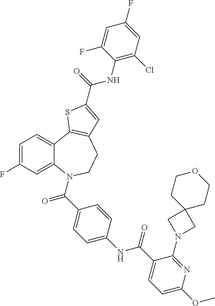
C1=C(F)C=C2C(=C1)C1=C(CCN2C(C2=CC=C(NC(C3=CC=C(OC)N=C3N3CC4(C3)CCOCC4)=O)C=C2)=O)C=C(C(=O)NC2=C(Cl)C=C(F)C=C2F)S1
